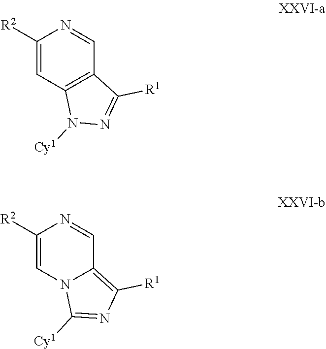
C1([R2])=CC2=C(C=N1)C([R1])=NN2[Cy1].C1([R2])=CN2C(=C([R1])N=C2[Cy1])C=N1
